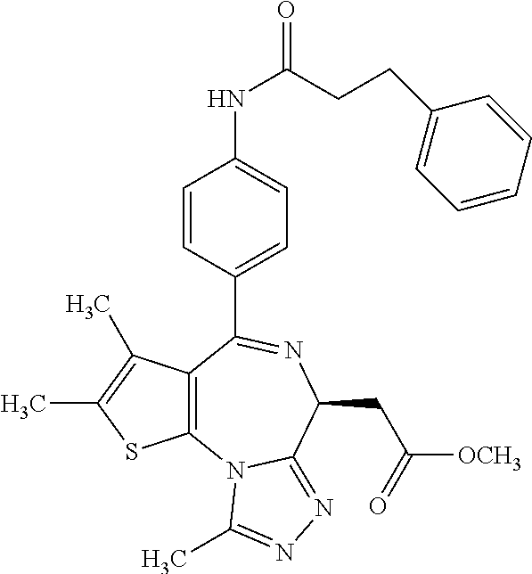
C1=CC(C2=NC(CC(=O)[OCH3])C3=NN=C(C)N3C3=C2C(C)=C(C)S3)=CC=C1NC(=O)CCC1=CC=CC=C1
